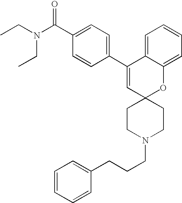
CCN(C(C1=CC=C(C2=CC3(OC4=CC=CC=C24)CCN(CCCC2=CC=CC=C2)CC3)C=C1)=O)CC
